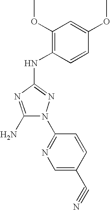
C1(N)=NC(NC2=C(OC)C=C(OC)C=C2)=NN1C1=NC=C(C#N)C=C1
